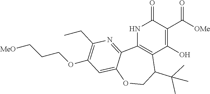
N1C2=C(C(O)=C(C([OMe])=O)C1=O)C(C(C)(C)C)COC1=CC(OCCC[MeO])=C(CC)N=C21
